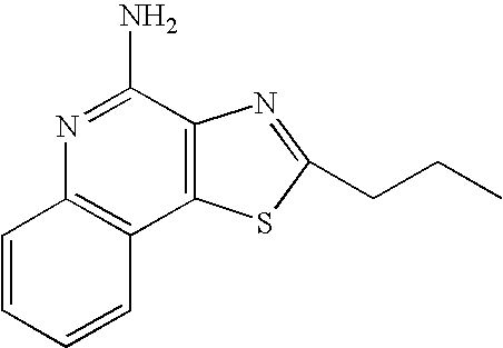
N1=C(N)C2=C(C3=C1C=CC=C3)SC(CCC)=N2
